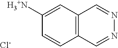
C1=CC2=C(C=C1[H3+N])C=NN=C2.[Cl-]
